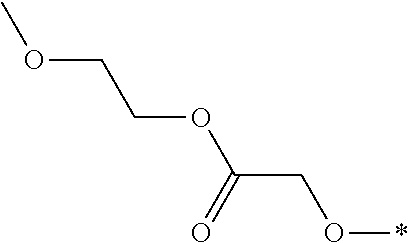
C(O*)C(OCCOC)=O
